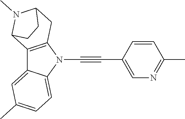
C12=CC(C)=CC=C1N(C#CC1=CN=C(C)C=C1)C1=C2C2N(C)C(C1)CC2
